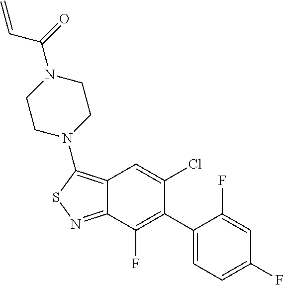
C1(C2=C(F)C3=NSC(N4CCN(C(=O)C=C)CC4)=C3C=C2Cl)=CC=C(F)C=C1F
